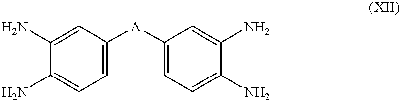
C1(N)=CC([A]C2=CC=C(N)C(N)=C2)=CC=C1N
